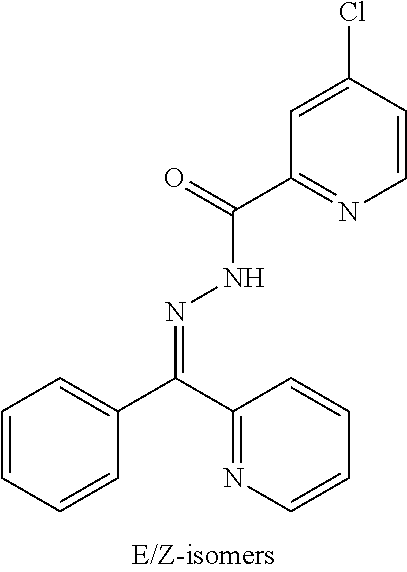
C1=CC=CC(C(C2=NC=CC=C2)=NNC(C2=NC=CC(Cl)=C2)=O)=C1
